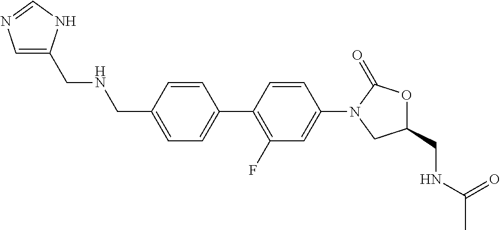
C1(CNCC2=CN=CN2)=CC=C(C2=C(F)C=C(N3C(=O)OC(CNC(C)=O)C3)C=C2)C=C1
